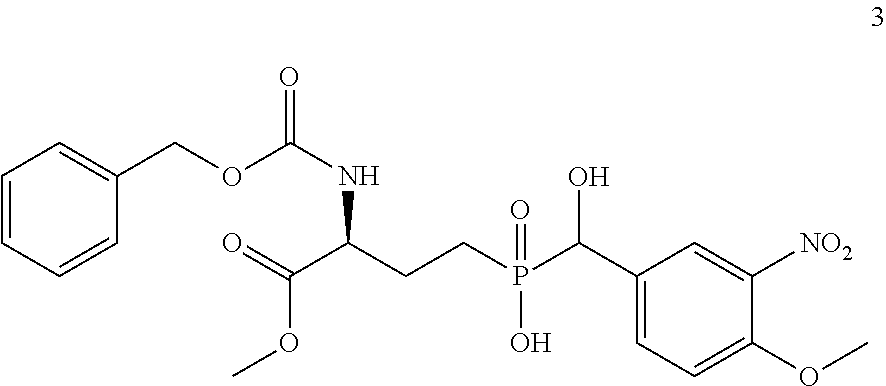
C1=CC=CC(COC(NC(C(=O)OC)CCP(C(C2=CC=C(OC)C([NO2])=C2)O)(=O)O)=O)=C1
